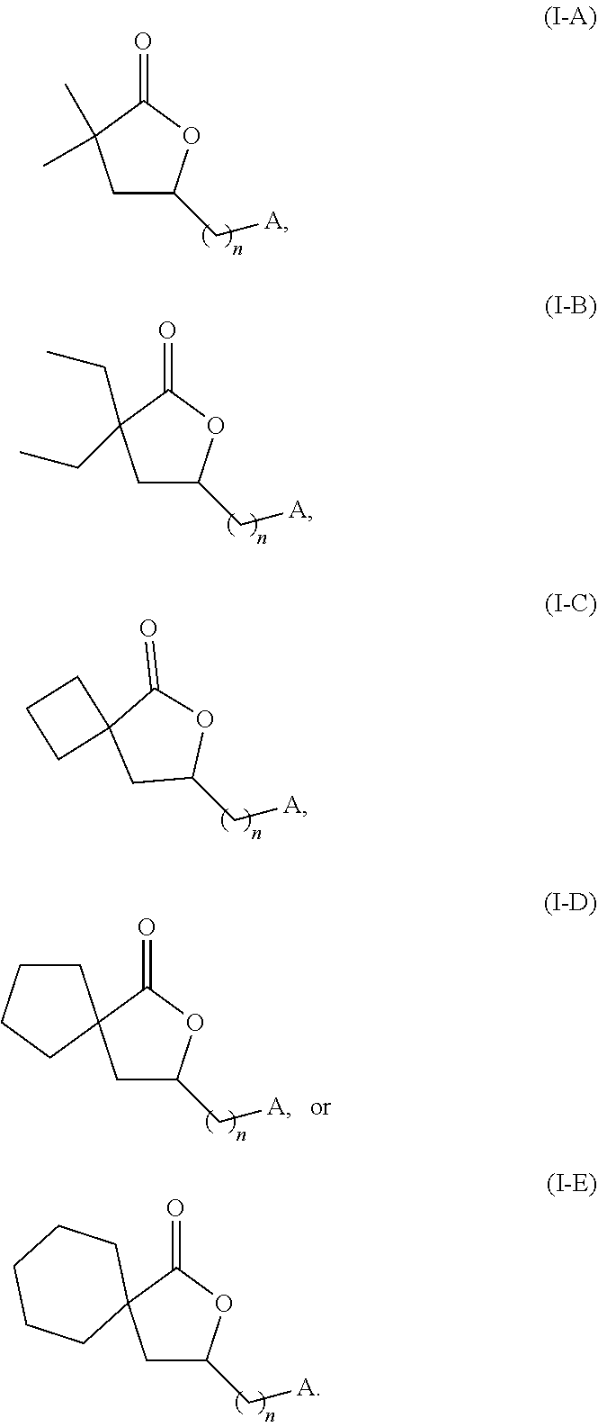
C1C(C[A])OC(=O)C1(C)C.C1C(C[A])OC(=O)C1(CC)CC.C1C(C[A])OC(=O)C12CCC2.C1C(C[A])OC(=O)C12CCCCC2.C1C(C[A])OC(=O)C12CCCC2
